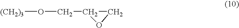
[(CH2)3]OCC1CO1
